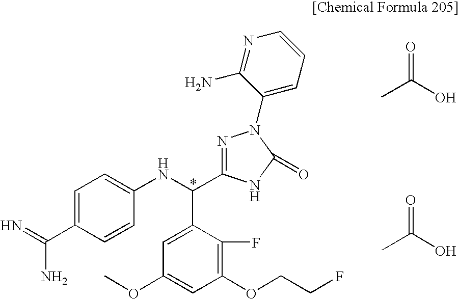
C1=C(C(=N)N)C=CC(NC(C2=CC(OC)=CC(OCCF)=C2F)C2=NN(C3=CC=CN=C3N)C(=O)N2)=C1.C(O)(=O)C.C(O)(=O)C
